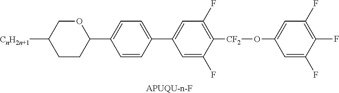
[APUQU-n-F].C1=C(C2CCC([CnH2n+1])CO2)C=CC(C2=CC(F)=C([CF2]OC3=CC(F)=C(F)C(F)=C3)C(F)=C2)=C1
